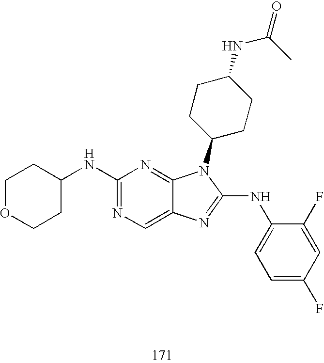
C1(NC2CCOCC2)=NC=C2C(=N1)N(C1CCC(NC(=O)C)CC1)C(NC1=CC=C(F)C=C1F)=N2
